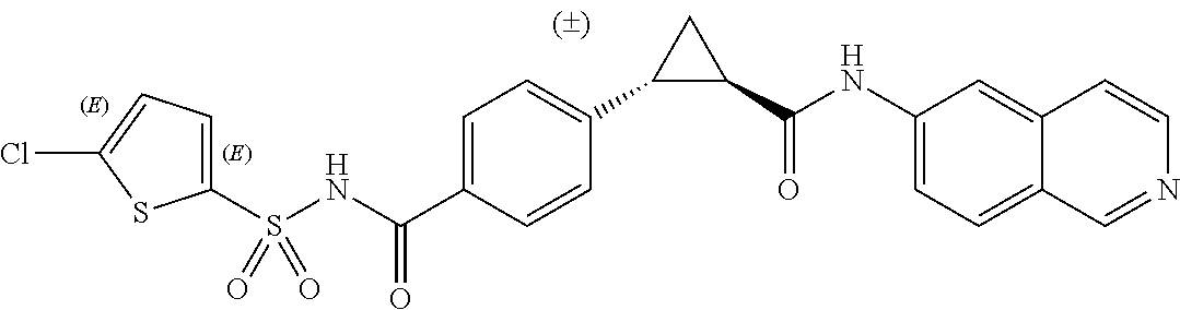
C1=C(C(NS(C2=CC=C(Cl)S2)(=O)=O)=O)C=CC(C2C(C(NC3=CC=C4C=NC=CC4=C3)=O)C2)=C1
